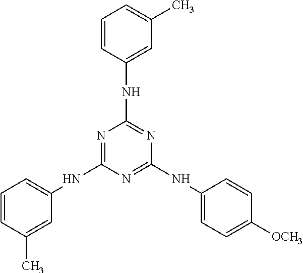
C1=CC(NC2=NC(NC3=CC=C([OCH3])C=C3)=NC(NC3=CC=CC(C)=C3)=N2)=CC(C)=C1
